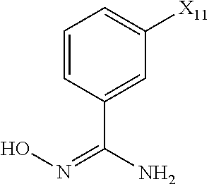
C1=CC(C(=NO)N)=CC([X11])=C1
